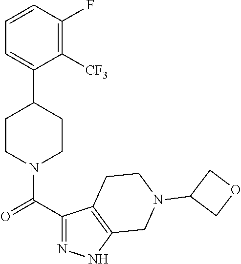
C1=CC(F)=C([CF3])C(C2CCN(C(C3=NNC4=C3CCN(C3COC3)C4)=O)CC2)=C1
